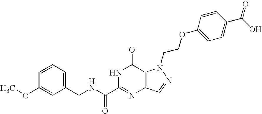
C1(CNC(C2=NC3=C(C(=O)N2)N(CCOC2=CC=C(C(O)=O)C=C2)N=C3)=O)=CC=CC(OC)=C1
